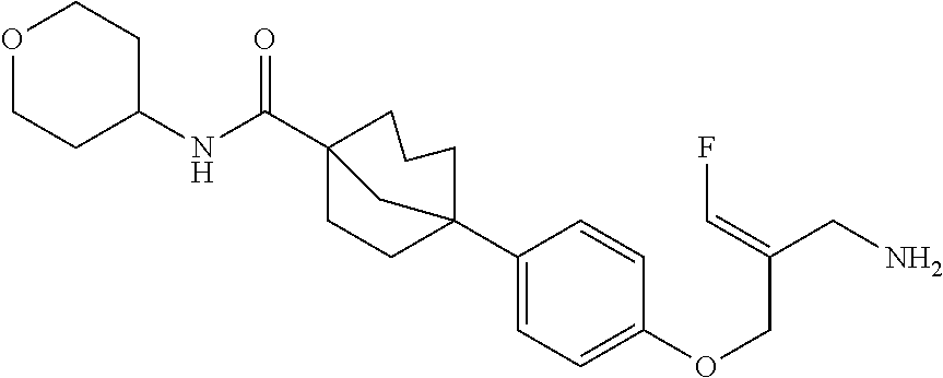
C12(C3=CC=C(OCC(CN)=CF)C=C3)CCCC(C(NC3CCOCC3)=O)(CC1)C2
